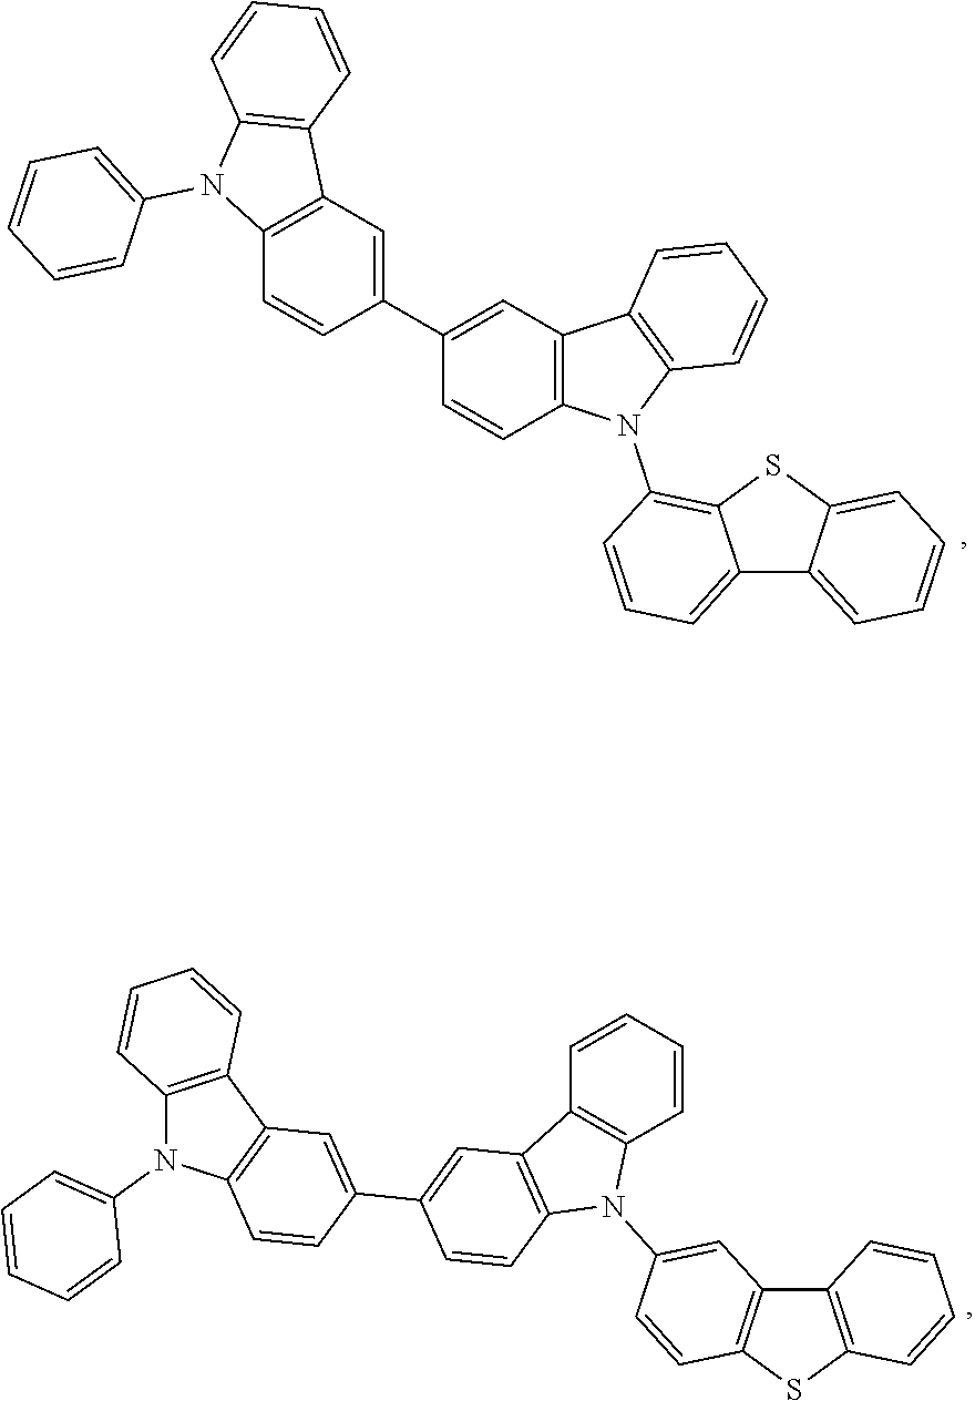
C12=C(SC3=C1C=C(N1C4=C(C=CC=C4)C4=C1C=CC(C1=CC5=C(C=C1)N(C1=CC=CC=C1)C1=C5C=CC=C1)=C4)C=C3)C=CC=C2.C12=C(C=CC=C1)N(C1=C3SC4=CC=CC=C4C3=CC=C1)C1=C2C=C(C2=CC3=C(C=C2)N(C2=CC=CC=C2)C2=C3C=CC=C2)C=C1
